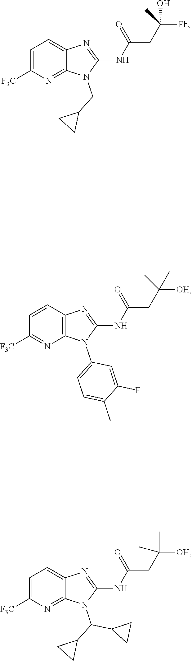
C1=CC2=C(N=C1[F3C])N(C1=CC=C(C)C(F)=C1)C(NC(CC([OH])(C)C)=O)=N2.C1=C([F3C])N=C2C(=C1)N=C(NC(CC([OH])(C)C)=O)N2C(C1CC1)C1CC1.C1=C([F3C])N=C2C(=C1)N=C(NC(CC([Ph])(C)O)=O)N2CC1CC1
